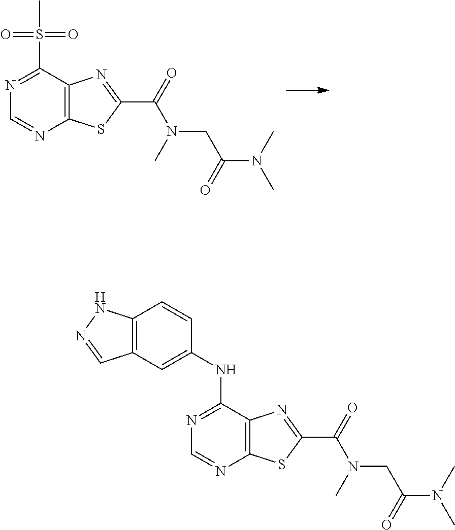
C12=C(C(S(=O)(C)=O)=NC=N1)N=C(C(=O)N(C)CC(N(C)C)=O)S2.C12=C(C(NC3=CC4=C(C=C3)NN=C4)=NC=N1)N=C(C(=O)N(C)CC(N(C)C)=O)S2
